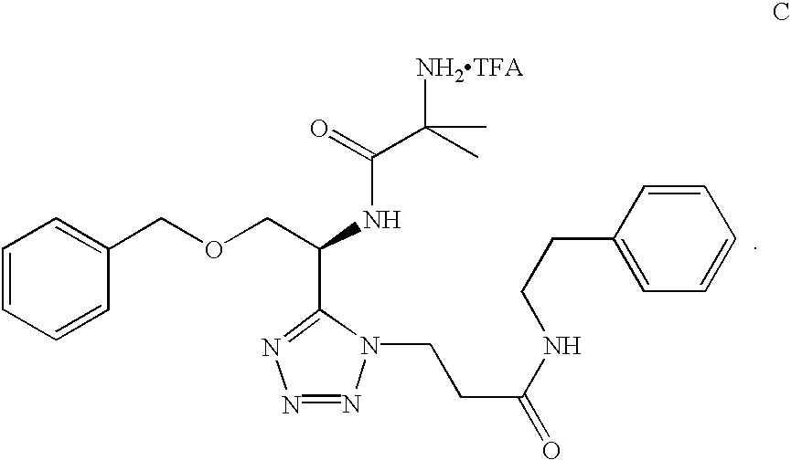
O(CC(NC(C([NH2TFA])(C)C)=O)C1=NN=NN1CCC(NCCC1=CC=CC=C1)=O)CC1=CC=CC=C1
